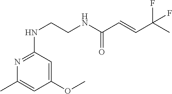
N1=C(NCCNC(C=CC(C)(F)F)=O)C=C(OC)C=C1C
